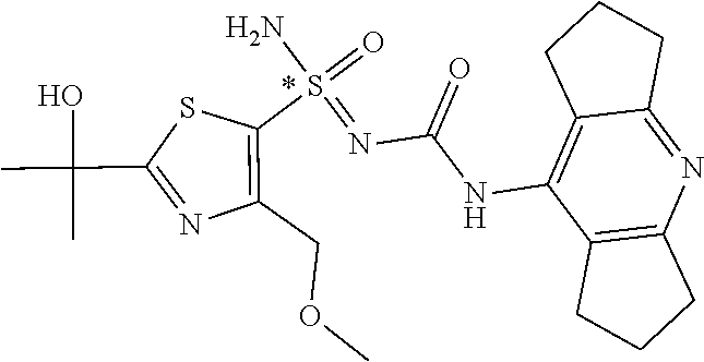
COCC1=C(S(N)(=NC(=O)NC2=C3CCCC3=NC3=C2CCC3)=O)SC(C(C)(O)C)=N1
